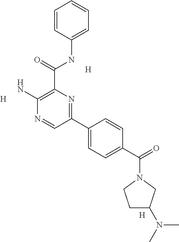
[H].[H].C1(N)=C(C(=O)NC2=CC=CC=C2)N=C(C2=CC=C(C(=O)N3CCC(N(C)C)C3)C=C2)C=N1.[H]
